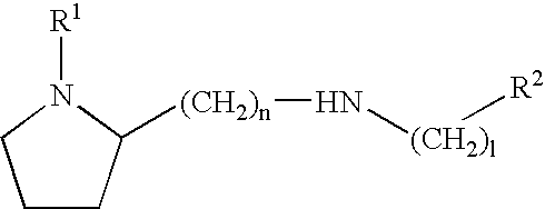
C1CC([(CH2)n]N[(CH2)l][R2])N([R1])C1
